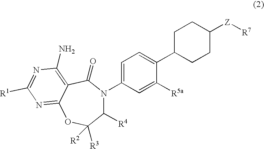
C1=C(N2C([R4])C([R3])([R2])OC3=NC([R1])=NC(N)=C3C2=O)C=C([R5a])C(C2CCC([Z][R7])CC2)=C1
